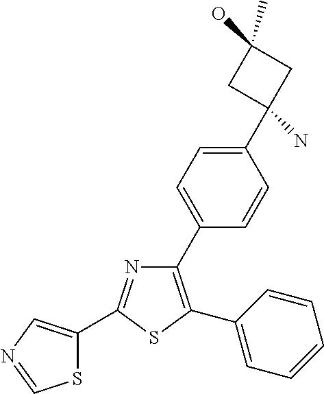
N1=C(C2=CN=CS2)SC(C2=CC=CC=C2)=C1C1=CC=C(C2(N)CC(O)(C)C2)C=C1
